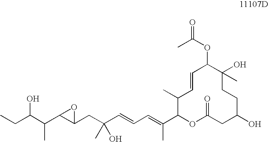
OC(C(C)C1C(CC(O)(C)C=CC=C(C)C2OC(=O)CC(O)CCC(C)(O)C(OC(C)=O)C=CC2C)O1)CC
